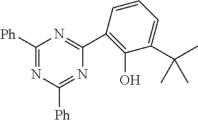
C1([Ph])=NC([Ph])=NC(C2=C(O)C(C(C)(C)C)=CC=C2)=N1
